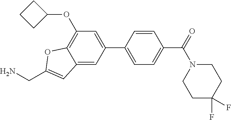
C(C1=CC2=CC(C3=CC=C(C(N4CCC(F)(F)CC4)=O)C=C3)=CC(OC3CCC3)=C2O1)N
